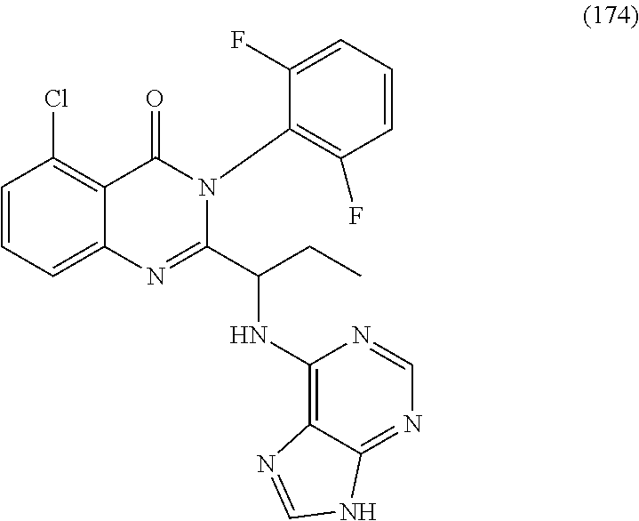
C1=CC=C2C(=C1Cl)C(=O)N(C1=C(F)C=CC=C1F)C(C(NC1=C3C(=NC=N1)NC=N3)CC)=N2
